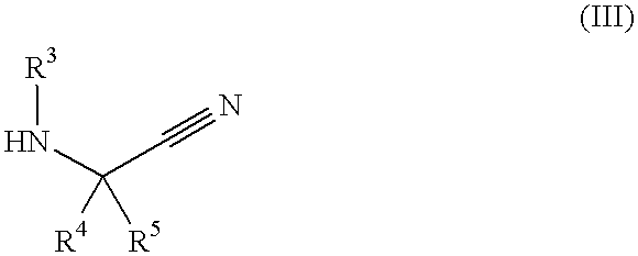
N(C(C#N)([R4])[R5])[R3]
